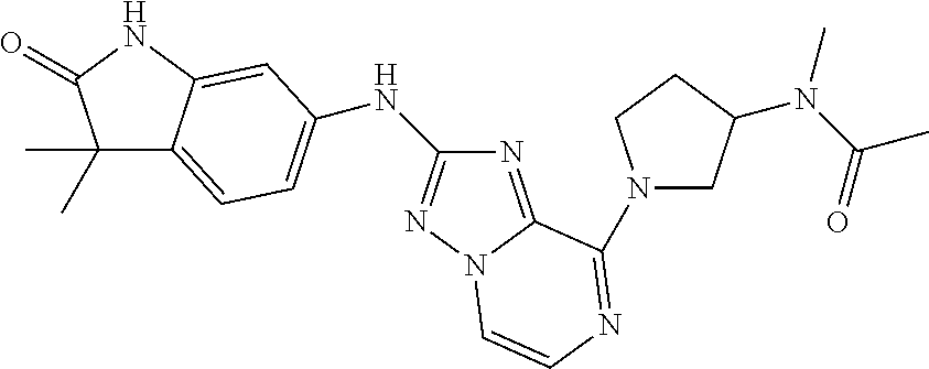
N1(C2=NC=CN3N=C(NC4=CC=C5C(C)(C)C(=O)NC5=C4)N=C32)CC(N(C(C)=O)C)CC1
